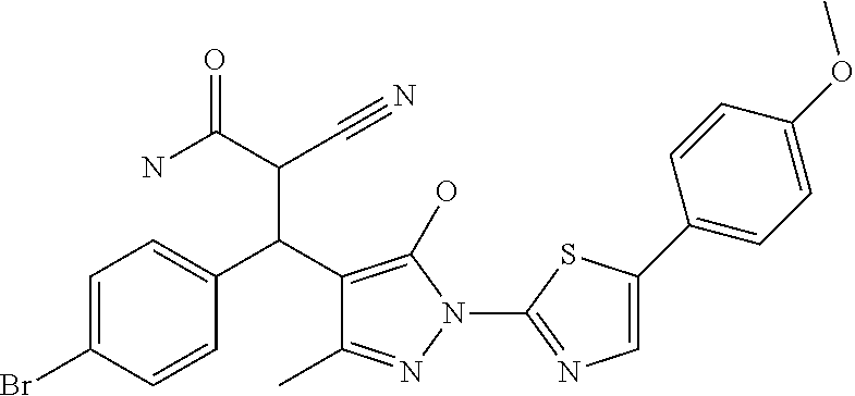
C1(C(C2=C(O)N(C3=NC=C(C4=CC=C(OC)C=C4)S3)N=C2C)C(C(N)=O)C#N)=CC=C(Br)C=C1
